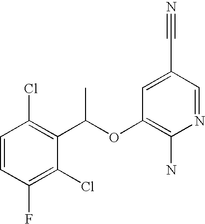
C1=CC(Cl)=C(C(OC2=C(N)N=CC(C#N)=C2)C)C(Cl)=C1F
